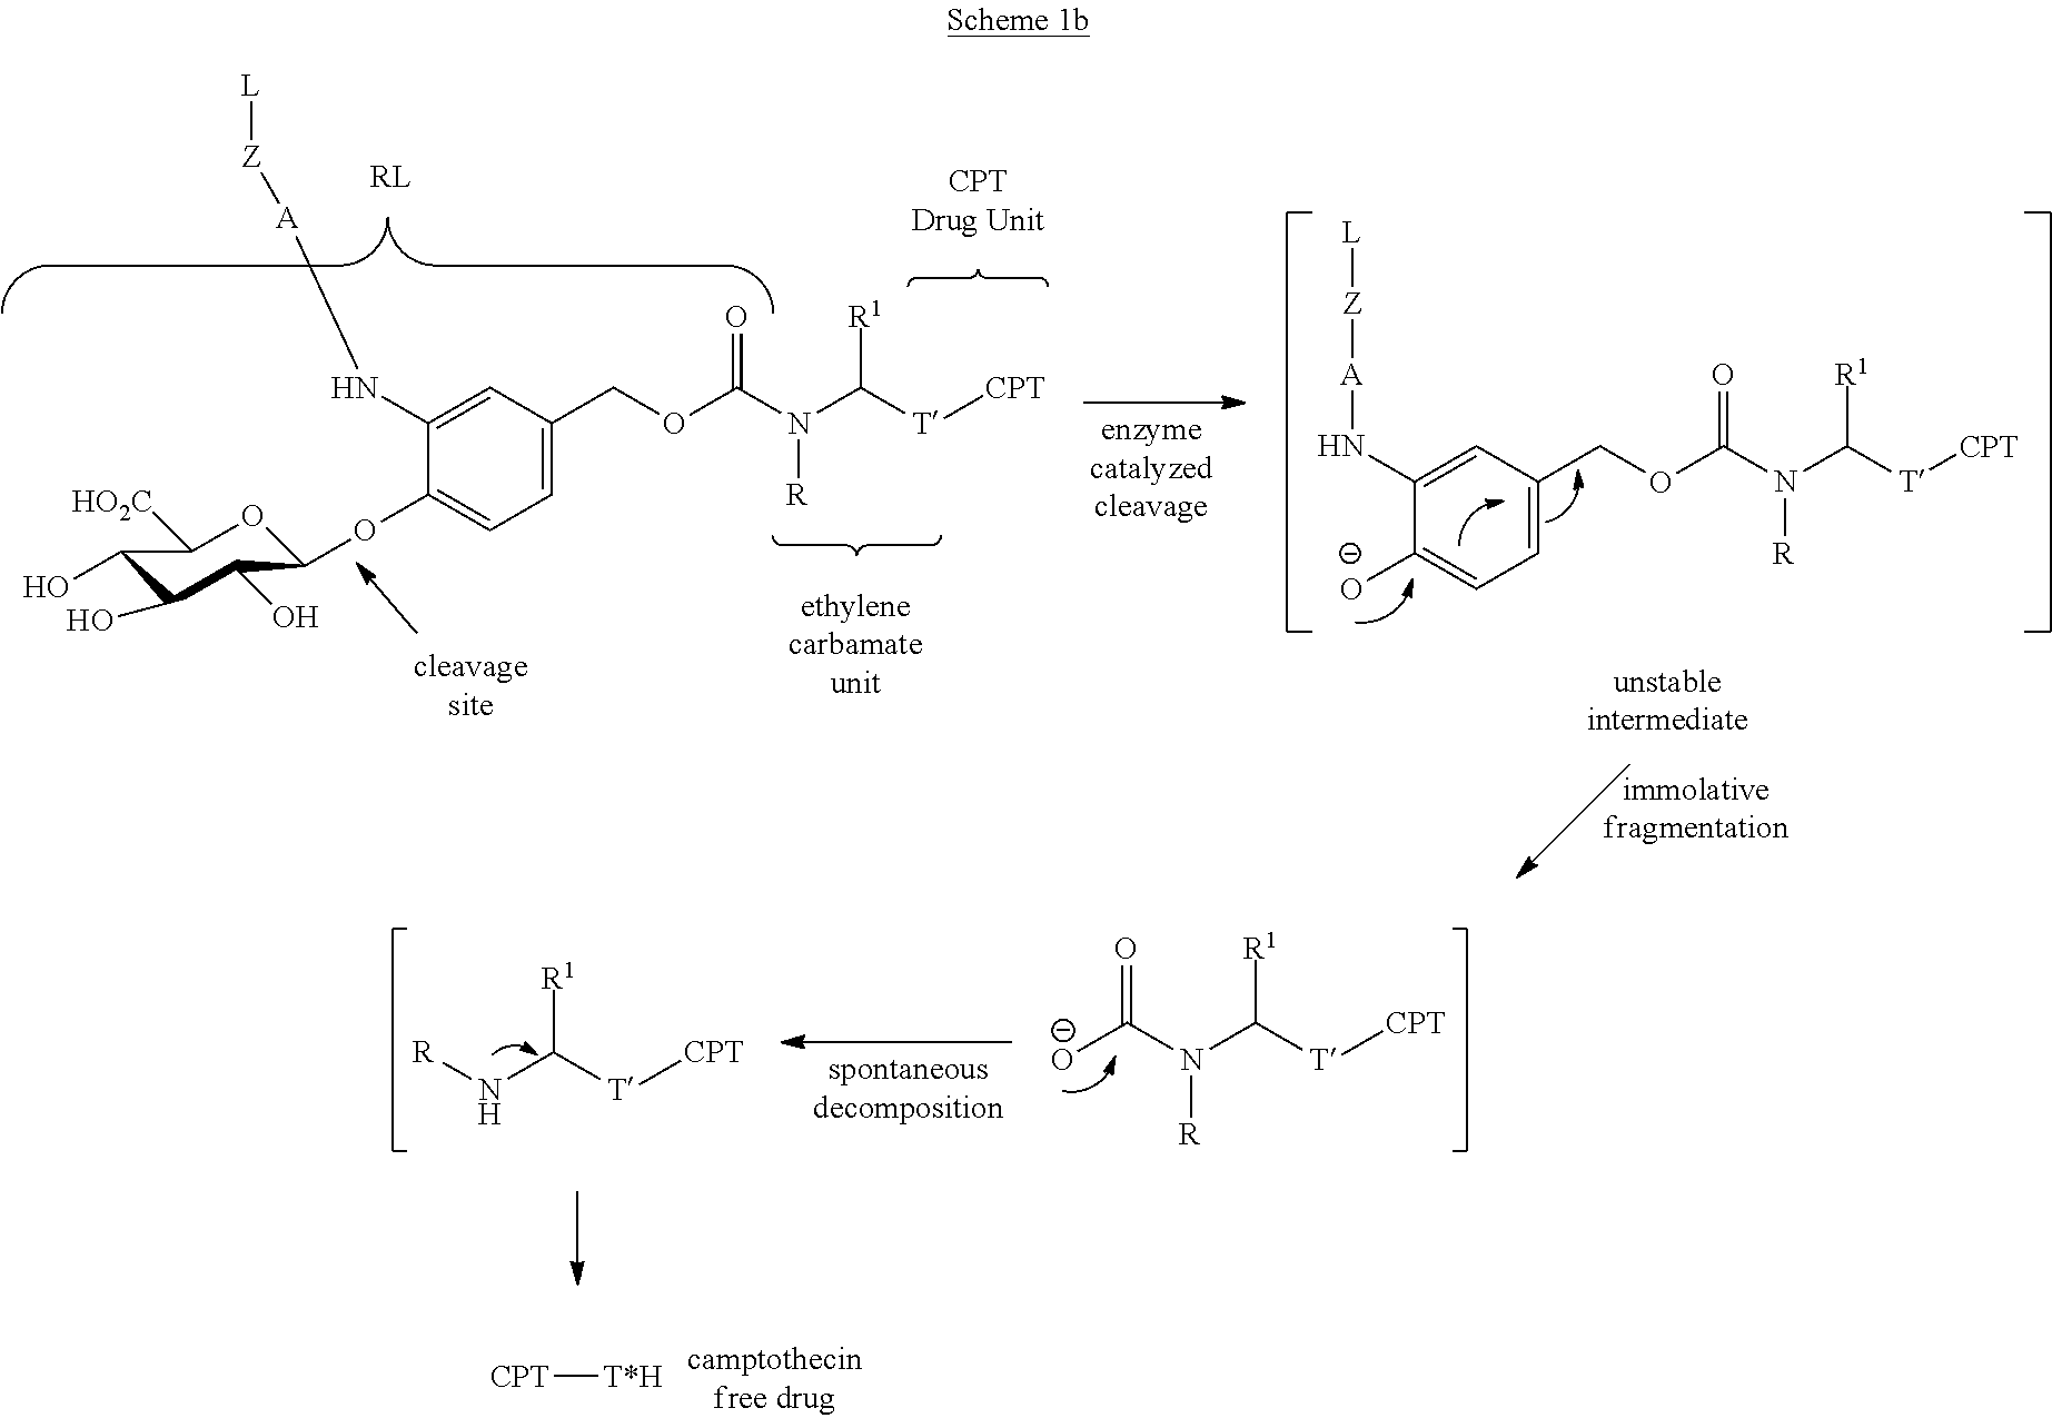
[O-]C1=CC=C(COC(N(C([T][CPT])[R1])[R])=O)C=C1N[A][Z][L].C1(O)C(O)C(O)C(OC2=CC=C(COC(N(C([T][CPT])[R1])[R])=O)C=C2N[A][Z][L])OC1[HO2C].[O-]C(N(C([T][CPT])[R1])[R])=O.N(C([T][CPT])[R1])[R].[CPT][T*H]
